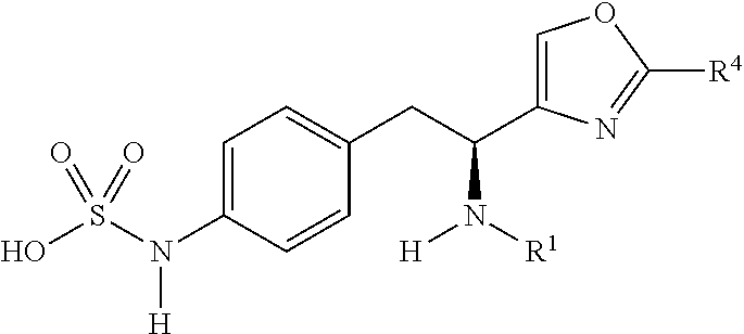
OS(N(C1=CC=C(CC(C2=COC([R4])=N2)N([R1])[H])C=C1)[H])(=O)=O
